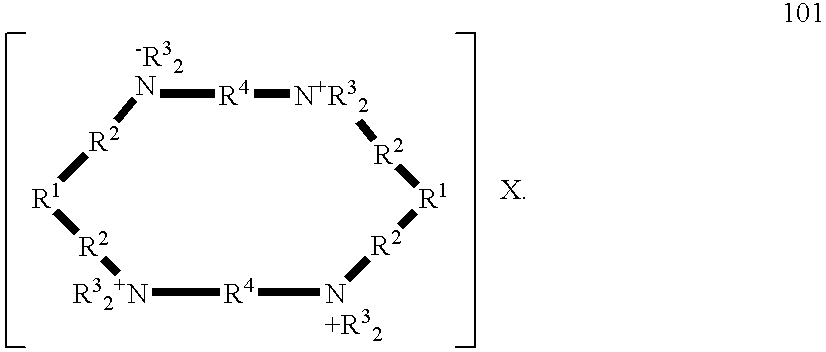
[-R32N]1[R4][N+R32][R2][R1][R2][N+R32][R4][R32+N][R2][R1][R2]1
